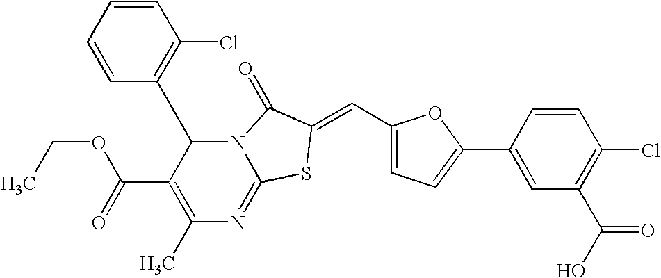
C1(C)=C(C(=O)OCC)C(C2=C(Cl)C=CC=C2)N2C(=N1)SC(=CC1=CC=C(C3=CC(C(O)=O)=C(Cl)C=C3)O1)C2=O
